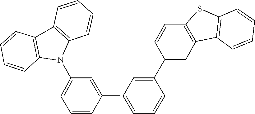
C1=CC2=C(C=C1)C1=C(N2C2=CC=CC(C3=CC=CC(C4=CC5=C(C=C4)SC4=C5C=CC=C4)=C3)=C2)C=CC=C1
